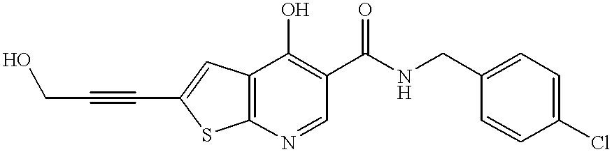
C12=C(N=CC(C(NCC3=CC=C(Cl)C=C3)=O)=C1O)SC(C#CCO)=C2
